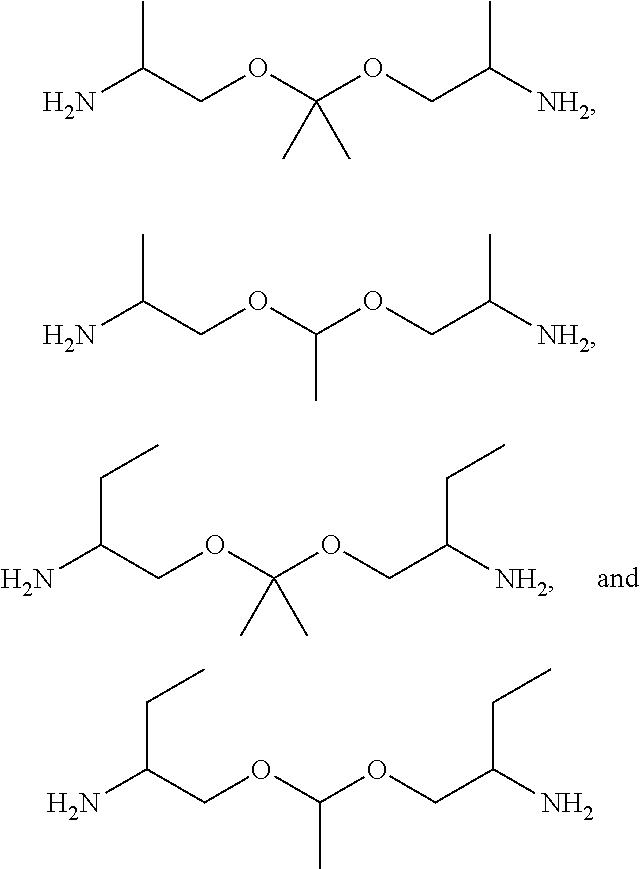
NC(COC(OCC([NH2])CC)(C)C)CC.NC(COC(OCC([NH2])C)C)C.NC(COC(OCC(N)CC)C)CC.NC(COC(OCC([NH2])C)(C)C)C
